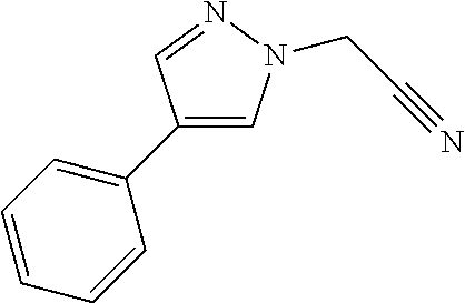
C1(C2=CC=CC=C2)=CN(CC#N)N=C1
